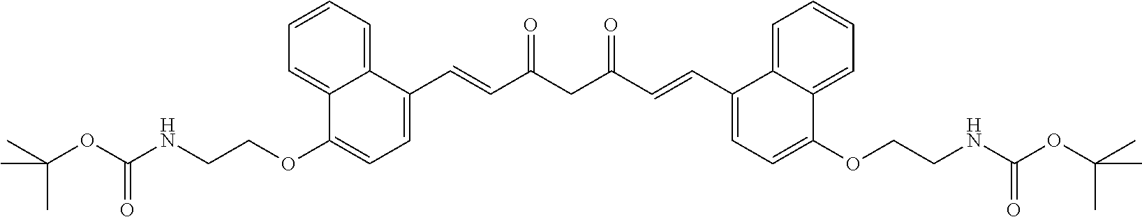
C1=C(OCCNC(OC(C)(C)C)=O)C2=CC=CC=C2C(C=CC(CC(=O)C=CC2=CC=C(OCCNC(OC(C)(C)C)=O)C3=CC=CC=C23)=O)=C1
